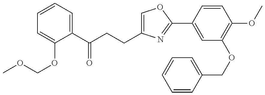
C1=CC=C(C(CCC2=COC(C3=CC(OCC4=CC=CC=C4)=C(OC)C=C3)=N2)=O)C(OCOC)=C1
